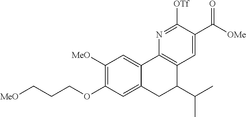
[MeO]CCCOC1=C([MeO])C=C2C(=C1)CC(C(C)C)C1=C2N=C([OTf])C(C([OMe])=O)=C1
